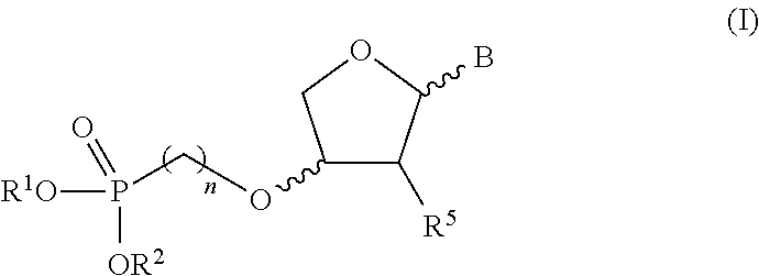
C1(OCP([R1O])([OR2])=O)C([R5])C(B)OC1
